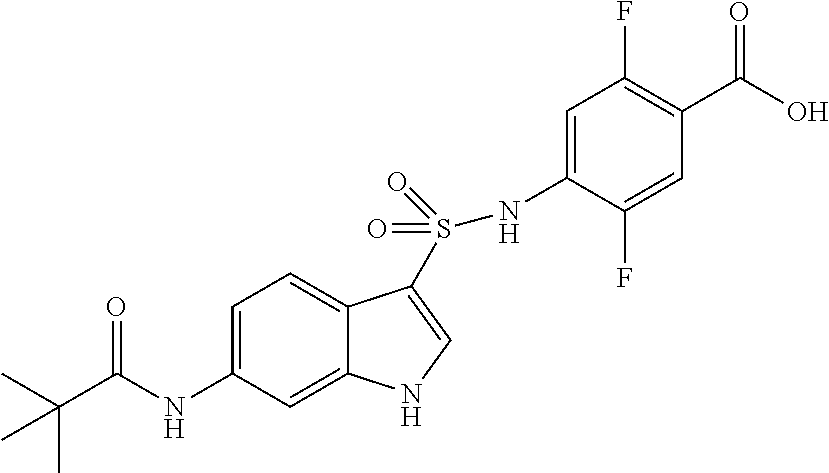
N(C1=CC(F)=C(C(O)=O)C=C1F)S(=O)(=O)C1=CNC2=CC(NC(C(C)(C)C)=O)=CC=C21
